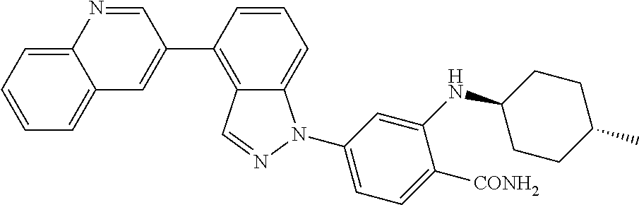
C1=CC(C2=CC3=CC=CC=C3N=C2)=C2C(=C1)N(C1=CC=C([CONH2])C(NC3CCC(C)CC3)=C1)N=C2
